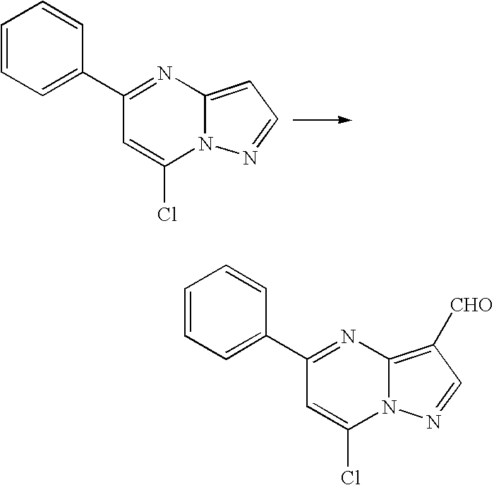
C1(C2=NC3=CC=NN3C(Cl)=C2)=CC=CC=C1.C1(C2=NC3=C([CHO])C=NN3C(Cl)=C2)=CC=CC=C1
